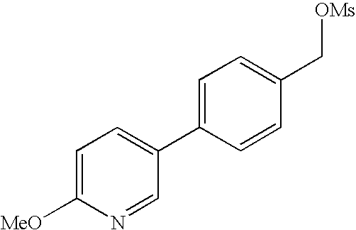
C1=C(C2=CC=C([OMe])N=C2)C=CC(C[OMs])=C1
